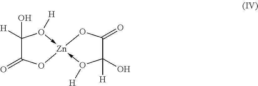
C1(O)([H])C(=O)O[Zn]2(-O1[H])-O([H])C([H])(O)C(=O)O2
